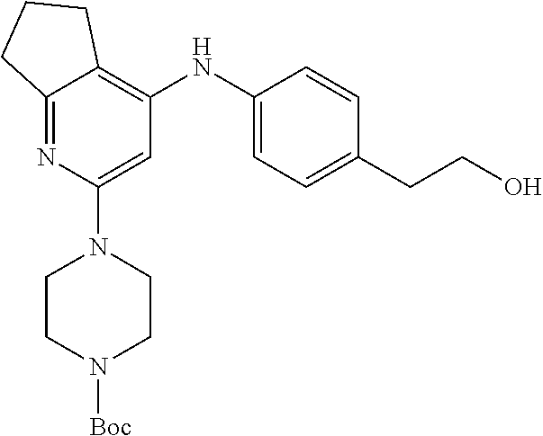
C12=NC(N3CCN([Boc])CC3)=CC(NC3=CC=C(CCO)C=C3)=C1CCC2
